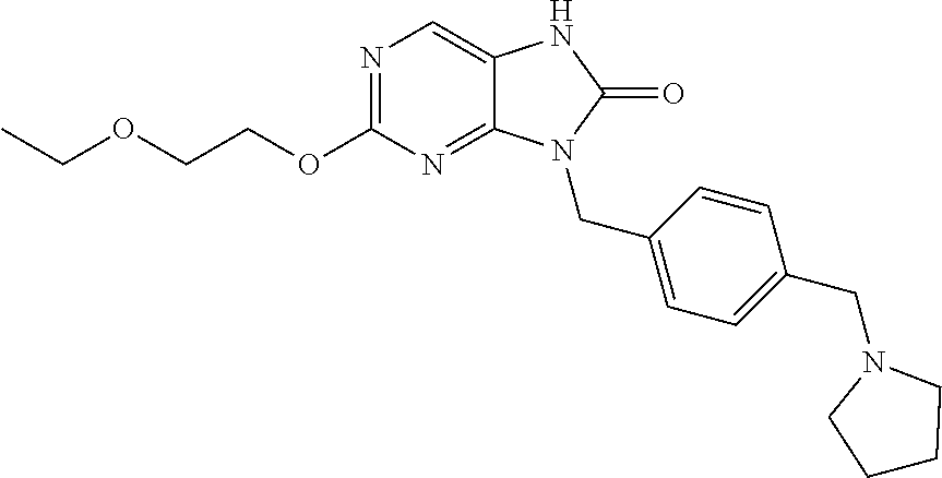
N1=C(OCCOCC)N=C2C(=C1)NC(=O)N2CC1=CC=C(CN2CCCC2)C=C1
